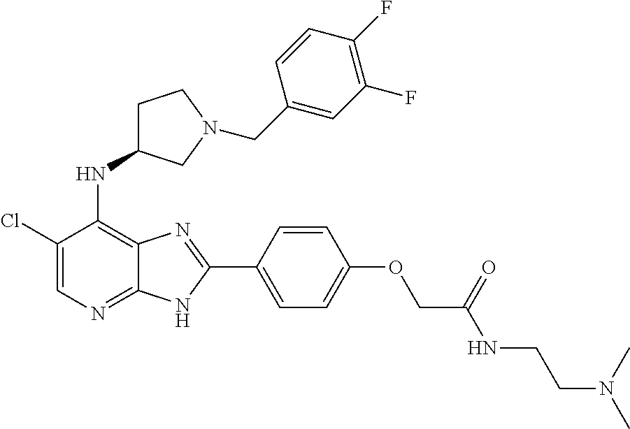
C1(Cl)=CN=C2C(=C1NC1CCN(CC3=CC(F)=C(F)C=C3)C1)N=C(C1=CC=C(OCC(NCCN(C)C)=O)C=C1)N2
